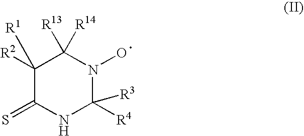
C1([R2])([R1])C(=S)NC([R4])([R3])N(O)C1([R13])[R14]
